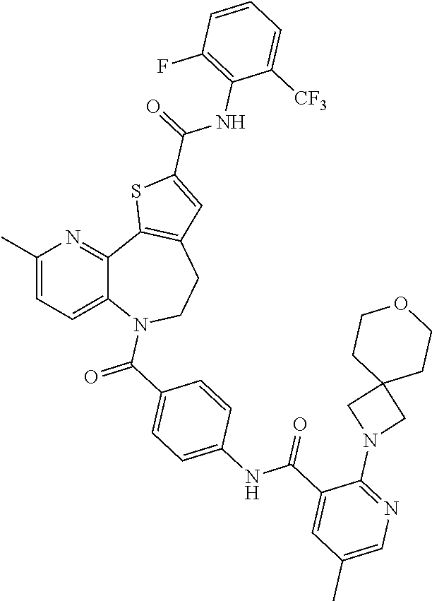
C12=CC=C(C)N=C1C1=C(CCN2C(C2=CC=C(NC(C3=CC(C)=CN=C3N3CC4(C3)CCOCC4)=O)C=C2)=O)C=C(C(=O)NC2=C(F)C=CC=C2[CF3])S1
